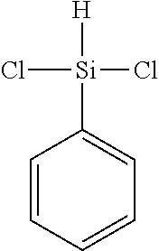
C1=CC=CC=C1[Si](Cl)(Cl)[H]
